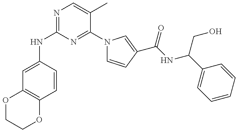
N(C1=NC=C(C)C(N2C=CC(C(NC(C3=CC=CC=C3)CO)=O)=C2)=N1)C1=CC2=C(C=C1)OCCO2
